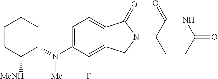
C1=C(N(C2CCCCC2[MeNH])[Me])C(F)=C2C(=C1)C(=O)N(C1CCC(=O)NC1=O)C2
